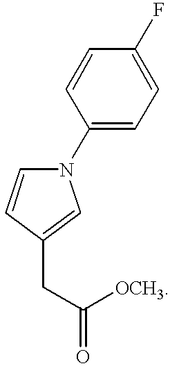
C1(N2C=CC(CC([OCH3])=O)=C2)=CC=C(F)C=C1
